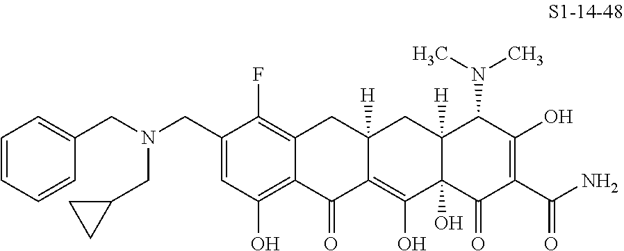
C1(CN(CC2=CC=CC=C2)CC2CC2)=CC(O)=C2C(=C1F)CC1([H])C(=C(O)C3(O)C([H])(C1)C(N(C)C)C(O)=C(C(N)=O)C3=O)C2=O
